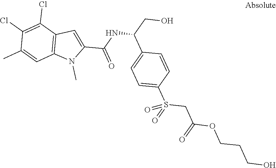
C1(Cl)=C(Cl)C2=C(C=C1C)N(C)C(C(NC(C1=CC=C(S(=O)(CC(OCCCO)=O)=O)C=C1)CO)=O)=C2
